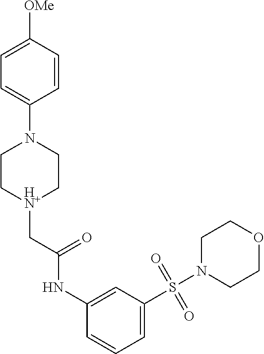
C1=C([OMe])C=CC(N2CC[HN+](CC(NC3=CC(S(N4CCOCC4)(=O)=O)=CC=C3)=O)CC2)=C1
